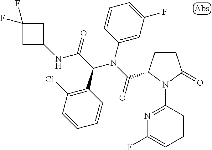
C1=CC(C(C(NC2CC(F)(F)C2)=O)N(C(=O)C2CCC(=O)N2C2=NC(F)=CC=C2)C2=CC(F)=CC=C2)=C(Cl)C=C1
